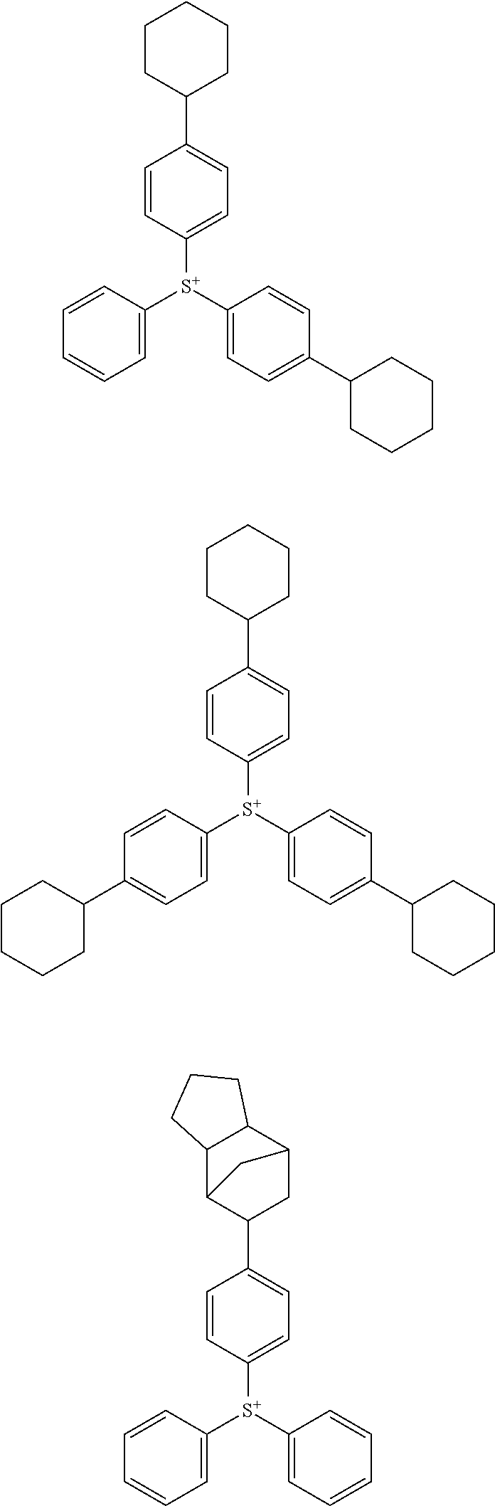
[S+](C1=CC=C(C2CCCCC2)C=C1)(C1=CC=C(C2CCCCC2)C=C1)C1=CC=CC=C1.[S+](C1=CC=C(C2CCCCC2)C=C1)(C1=CC=C(C2CCCCC2)C=C1)C1=CC=C(C2CCCCC2)C=C1.[S+](C1=CC=CC=C1)(C1=CC=C(C2CC3C4C(C2C3)CCC4)C=C1)C1=CC=CC=C1
